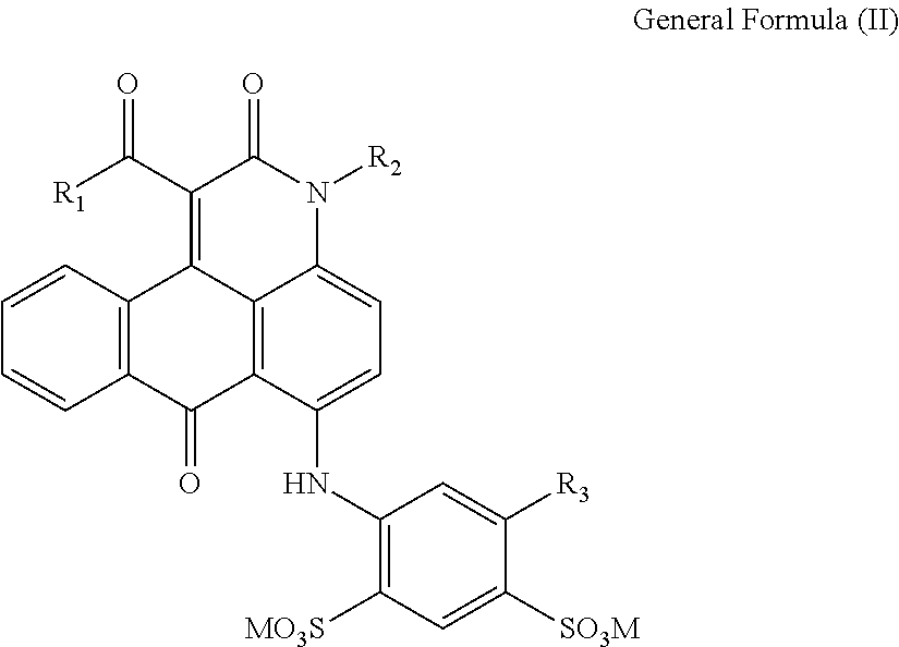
C1=CC2=C(C=C1)C(=O)C1=C3C2=C(C([R1])=O)C(=O)N([R2])C3=CC=C1NC1=C([MO3S])C=C([SO3M])C([R3])=C1
